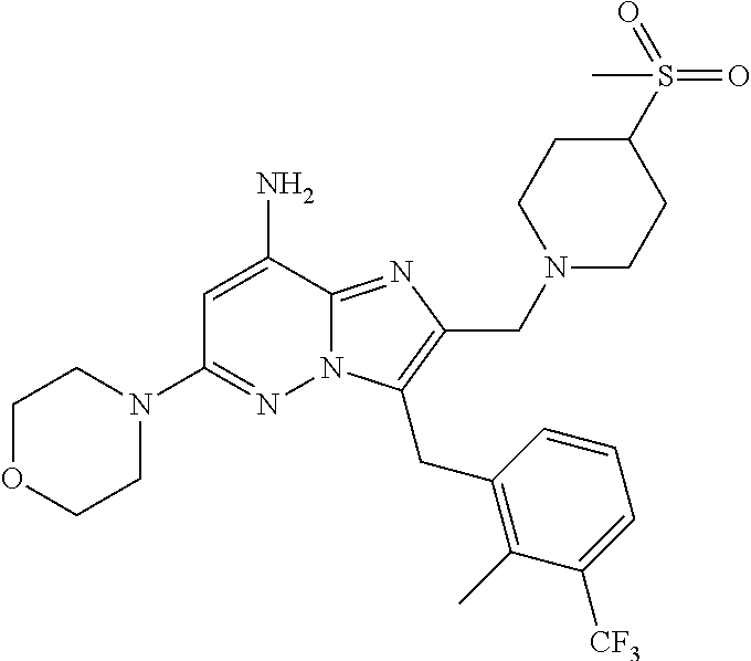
C1=C(N)C2=NC(CN3CCC(S(=O)(=O)C)CC3)=C(CC3=C(C)C([CF3])=CC=C3)N2N=C1N1CCOCC1
